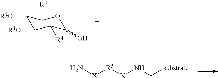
C1([R2O])C([R1O])C([R4])C(O)OC1[R3].N[X][R5][X]NC[substrate]
